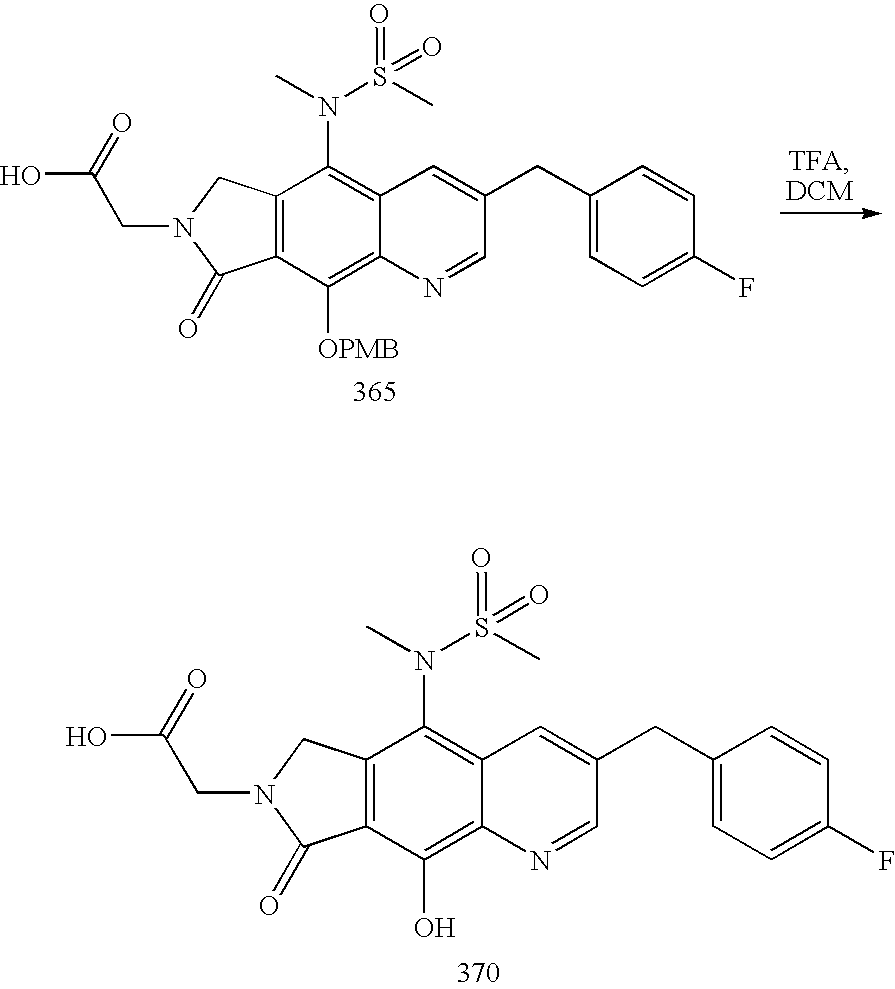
C12=C(CN(CC(=O)O)C1=O)C(N(S(C)(=O)=O)C)=C1C(=C2O)N=CC(CC2=CC=C(F)C=C2)=C1.C12=C(CN(CC(=O)O)C1=O)C(N(C)S(C)(=O)=O)=C1C(=C2[OPMB])N=CC(CC2=CC=C(F)C=C2)=C1
